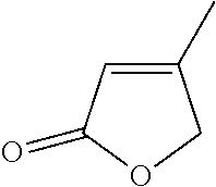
C1(C)=CC(=O)OC1
